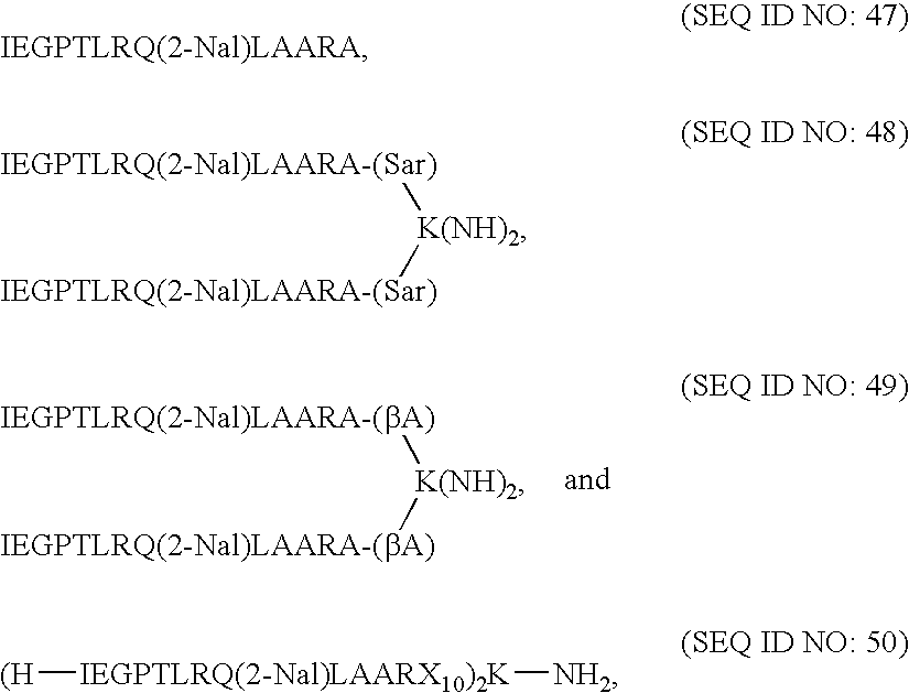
[K(NH)2]([IEGPTLRQ(2-Nal)LAARA-(bA)])[IEGPTLRQ(2-Nal)LAARA-(bA)].[K(NH)2]([IEGPTLRQ(2-Nal)LAARA-(Sar)])[IEGPTLRQ(2-Nal)LAARA-(Sar)].[IEGPTLRQ(2-Nal)LAARX10)2K]([NH2])[(H]
